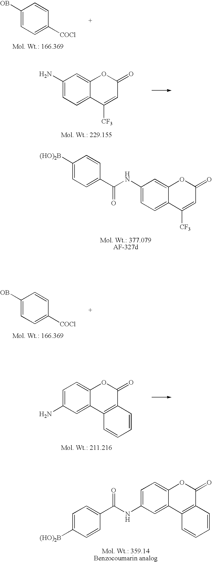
C1(NC(C2=CC=C([(HO)2B])C=C2)=O)=CC=C2C(=C1)OC(=O)C=C2[CF3].C1([OB])=CC=C([COCl])C=C1.C1(N)=CC=C2C(=C1)OC(=O)C=C2[CF3].C1([OB])=CC=C([COCl])C=C1.C1=C(N)C=C2C(=C1)OC(=O)C1=C2C=CC=C1.C1=C([(HO)2B])C=CC(C(NC2=CC=C3C(=C2)C2=C(C(=O)O3)C=CC=C2)=O)=C1
